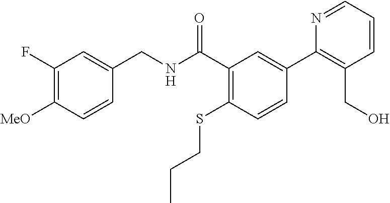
C1=CC([MeO])=C(F)C=C1CNC(C1=C(SCCC)C=CC(C2=C(CO)C=CC=N2)=C1)=O
